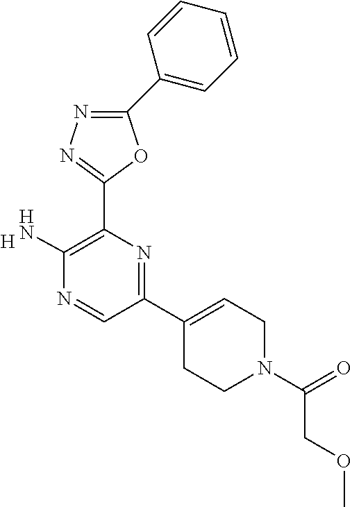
[H].C1(C2=C(N)N=CC(C3=CCN(C(=O)COC)CC3)=N2)=NN=C(C2=CC=CC=C2)O1
